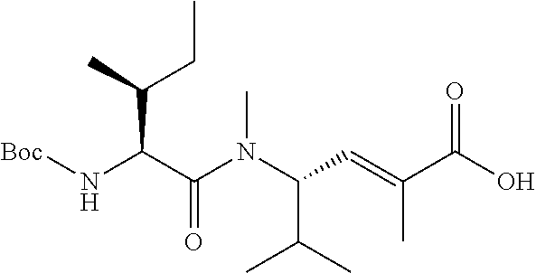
N(C(C(N(C(C=C(C(O)=O)C)C(C)C)C)=O)C(C)CC)[Boc]
